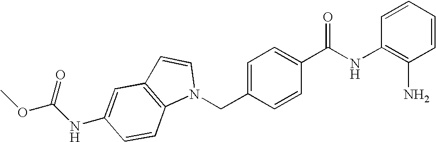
C1(NC(C2=CC=C(CN3C=CC4=C3C=CC(NC(OC)=O)=C4)C=C2)=O)=C(N)C=CC=C1
